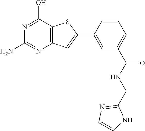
N1=C(O)C2=C(N=C1N)C=C(C1=CC(C(NCC3=NC=CN3)=O)=CC=C1)S2
